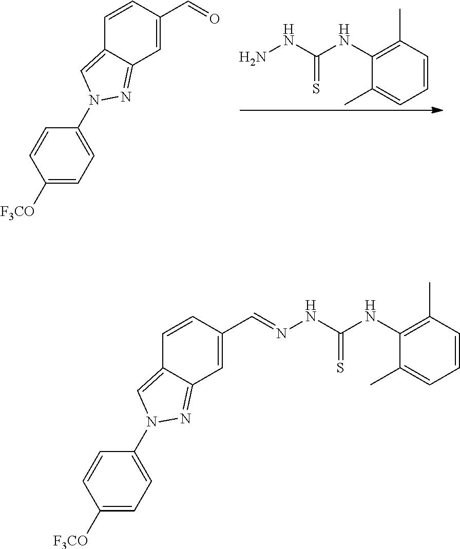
C1=CC(C)=C(NC(NN)=S)C(C)=C1.C1([F3CO])=CC=C(N2C=C3C=CC(C=O)=CC3=N2)C=C1.C1([F3CO])=CC=C(N2C=C3C=CC(C=NNC(NC4=C(C)C=CC=C4C)=S)=CC3=N2)C=C1
